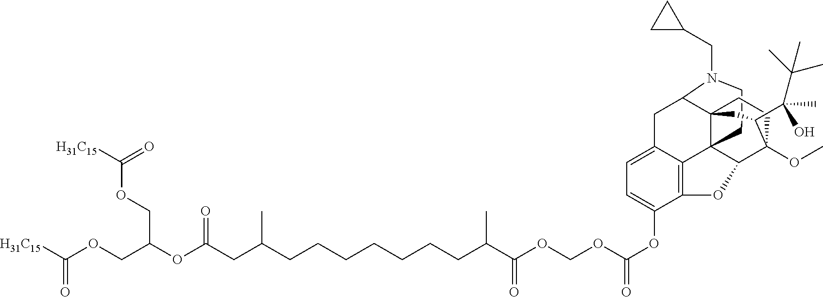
C1CC23C4=C5C(OC(OCOC(C(CCCCCCCC(CC(OC(COC([H31C15])=O)COC([H31C15])=O)=O)C)C)=O)=O)=CC=C4CC(C24CCC(OC)(C3O5)C(C(O)(C)C(C)(C)C)C4)N1CC1CC1
